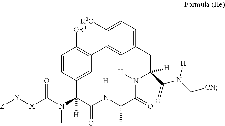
C(N(C1([H])C(=O)N([H])C(C)C(=O)N([H])C(C(=O)N([H])C[CN])([H])CC2=CC=C([R2O])C(=C2)C2=C([OR1])C=CC1=C2)C)(=O)[X][Y][Z]
